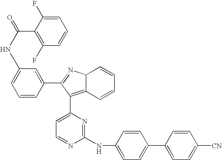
N(C1=CC=CC(C2=NC3C(=C2C2=CC=NC(NC4=CC=C(C5=CC=C([CN])C=C5)C=C4)=N2)C=CC=C3)=C1)C(=O)C1=C(F)C=CC=C1F
